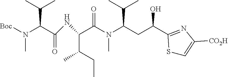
[Boc]N(C(C(NC(C(N(C(CC(O)C1=NC([CO2H])=CS1)C(C)C)C)=O)C(CC)C)=O)C(C)C)C
